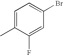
C1=C(C)C(F)=CC(Br)=C1
